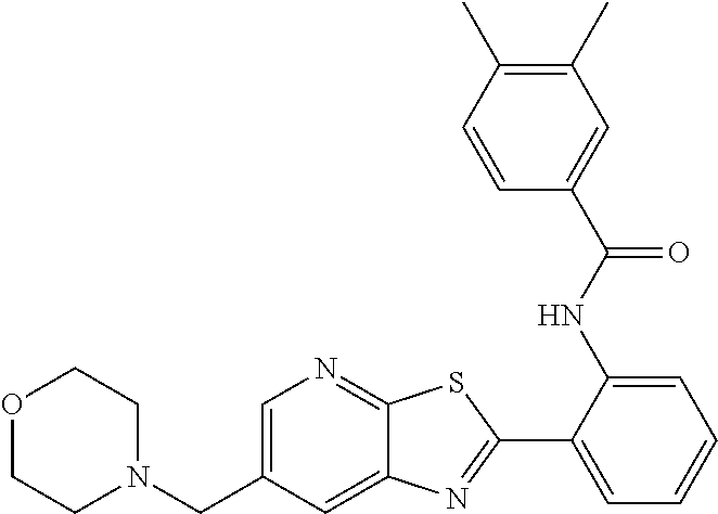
O1CCN(CC2=CN=C3C(=C2)N=C(C2=CC=CC=C2NC(C2=CC(C)=C(C)C=C2)=O)S3)CC1
